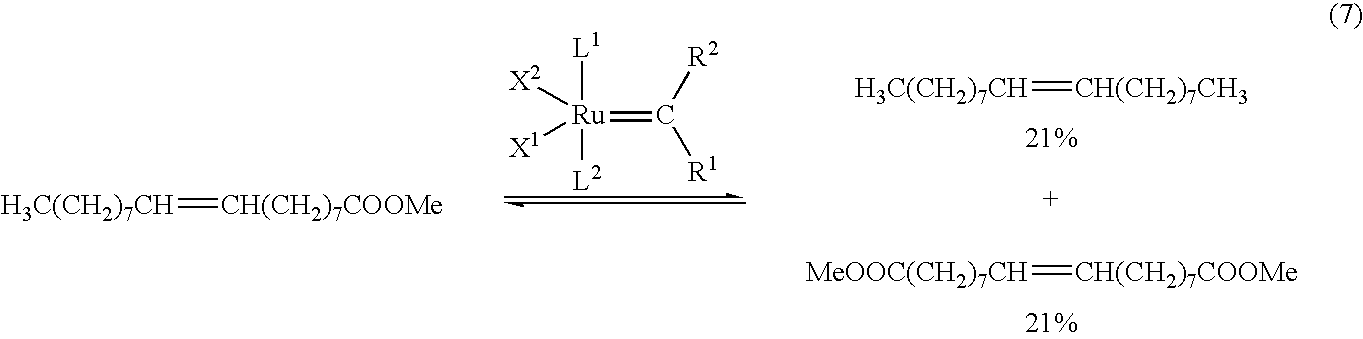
[H3C(CH2)7CH]=[CH(CH2)7CH3].[MeOOC(CH2)7CH]=[CH(CH2)7COOMe].[L1][Ru]([L2])(=C([R2])[R1])([X2])[X1].[H3C(CH2)7CH]=[CH(CH2)7COOMe]
